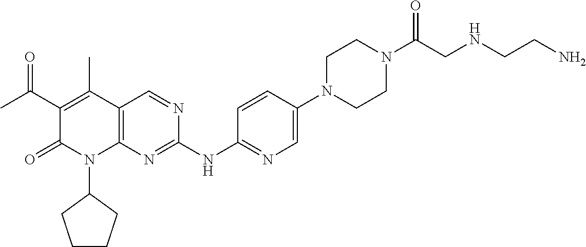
C1(=O)C(C(C)=O)=C(C)C2=C(N1C1CCCC1)N=C(NC1=NC=C(N3CCN(C(CNCCN)=O)CC3)C=C1)N=C2
